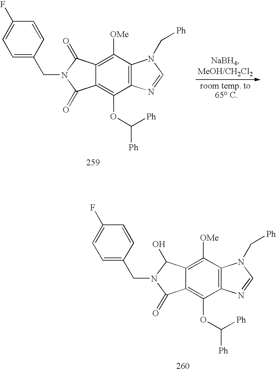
C12=C(C([OMe])=C3C(=C1OC([Ph])[Ph])C(=O)N(CC1=CC=C(F)C=C1)C3=O)N(C[Ph])C=N2.C12=C(C([OMe])=C3C(=C1OC([Ph])[Ph])C(=O)N(CC1=CC=C(F)C=C1)C3O)N(C[Ph])C=N2
